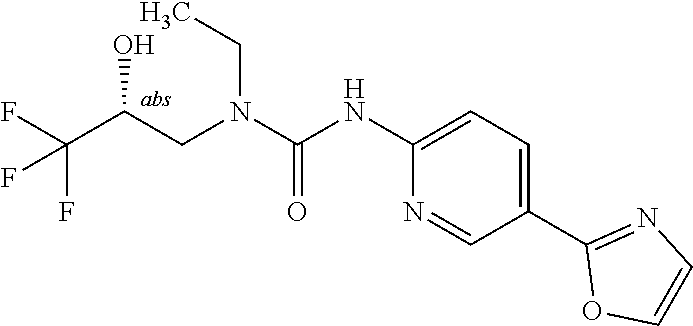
C(N(C(=O)NC1=CC=C(C2=NC=CO2)C=N1)CC(O)C(F)(F)F)C
